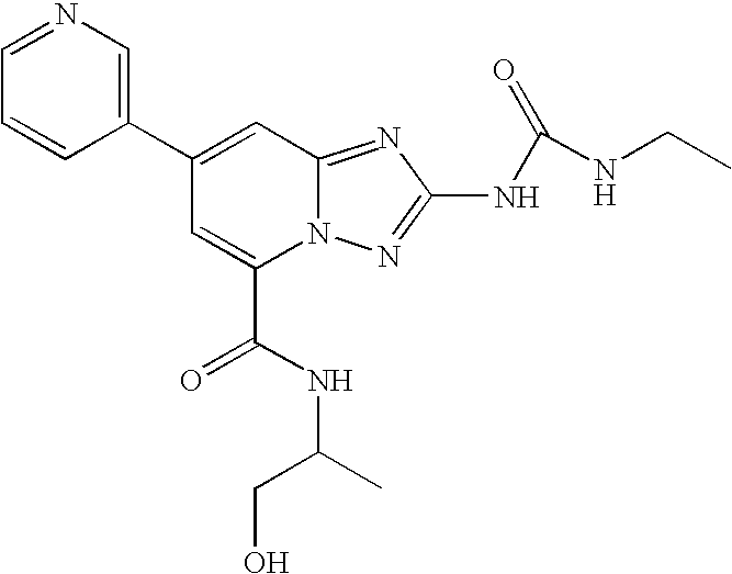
C1(C2=CC3=NC(NC(=O)NCC)=NN3C(C(NC(C)CO)=O)=C2)=CN=CC=C1
